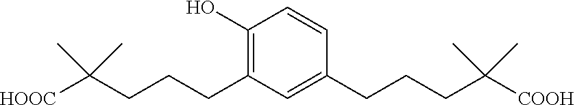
C1=CC(CCCC(C)(C)[COOH])=CC(CCCC(C)(C)[HOOC])=C1O
